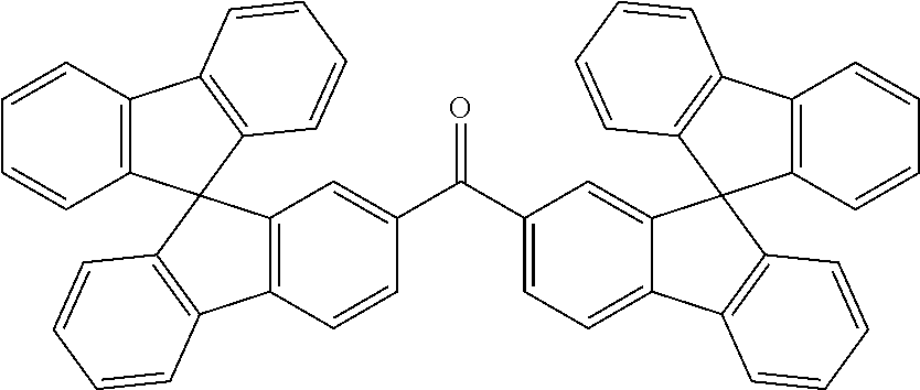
O=C(C1=CC=C2C(=C1)C1(C3=C2C=CC=C3)C2=C(C=CC=C2)C2=C1C=CC=C2)C1=CC2=C(C=C1)C1=C(C23C2=C(C=CC=C2)C2=C3C=CC=C2)C=CC=C1
